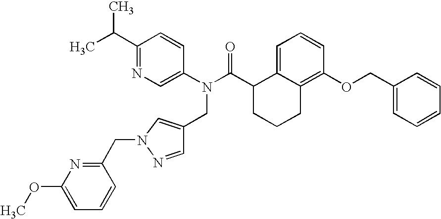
C1(C(C)C)=NC=C(N(C(C2CCCC3=C(OCC4=CC=CC=C4)C=CC=C23)=O)CC2=CN(CC3=NC(OC)=CC=C3)N=C2)C=C1
